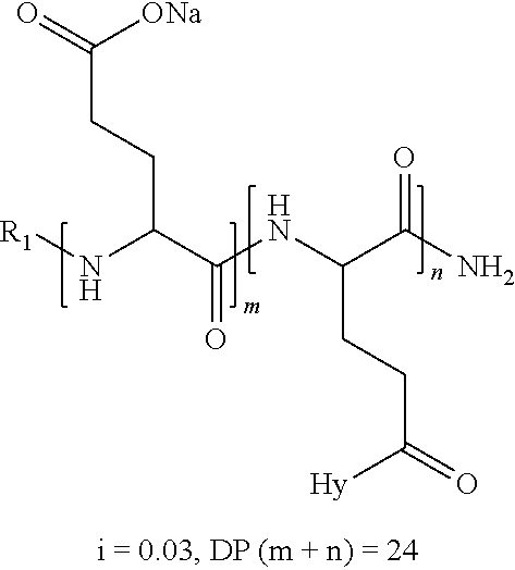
C(CCC(C(NC(C(N)=O)CCC(=O)[Hy])=O)N[R1])(=O)[ONa]
